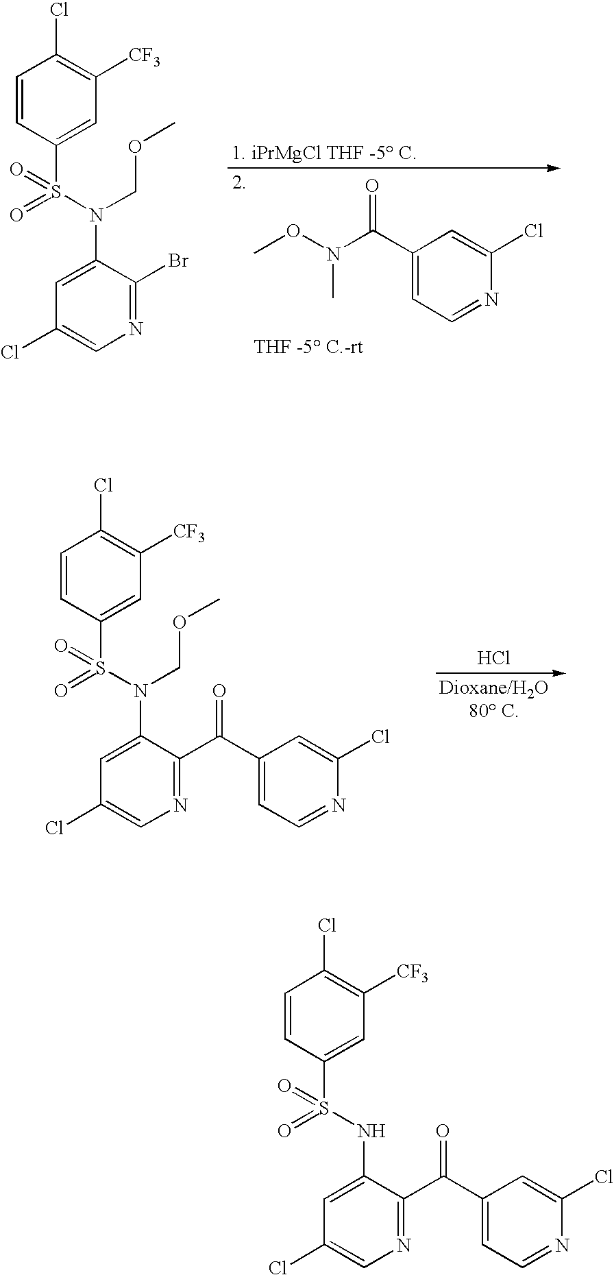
C1=CC(S(N(C2=CC(Cl)=CN=C2Br)COC)(=O)=O)=CC([CF3])=C1Cl.O(N(C(C1=CC=NC(Cl)=C1)=O)C)C.C1=CC(S(N(C2=CC(Cl)=CN=C2C(C2=CC=NC(Cl)=C2)=O)COC)(=O)=O)=CC([CF3])=C1Cl.Cl.C1=CC(S(NC2=CC(Cl)=CN=C2C(C2=CC=NC(Cl)=C2)=O)(=O)=O)=CC([CF3])=C1Cl
